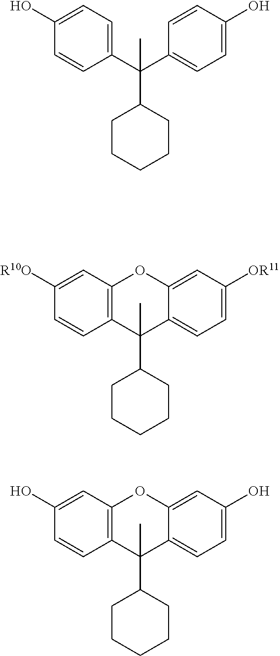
C1(C(C2=CC=C(O)C=C2)(C)C2CCCCC2)=CC=C(O)C=C1.C12=C(C=C([R10O])C=C1)OC1=CC([OR11])=CC=C1C2(C)C1CCCCC1.C12=C(C=C(O)C=C1)OC1=CC(O)=CC=C1C2(C)C1CCCCC1
